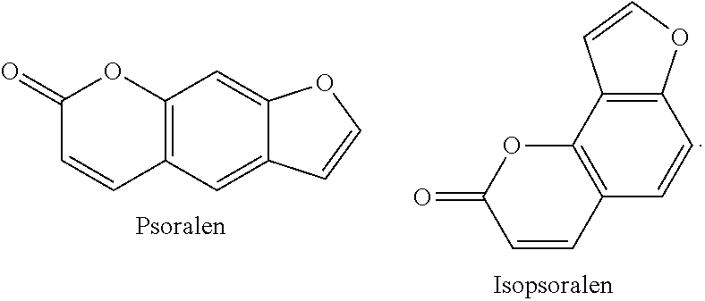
C12=C(C=C3C(=C1)OC=C3)C=CC(=O)O2.C12=C(C3=C(C=C1)C=CC(=O)O3)C=CO2
